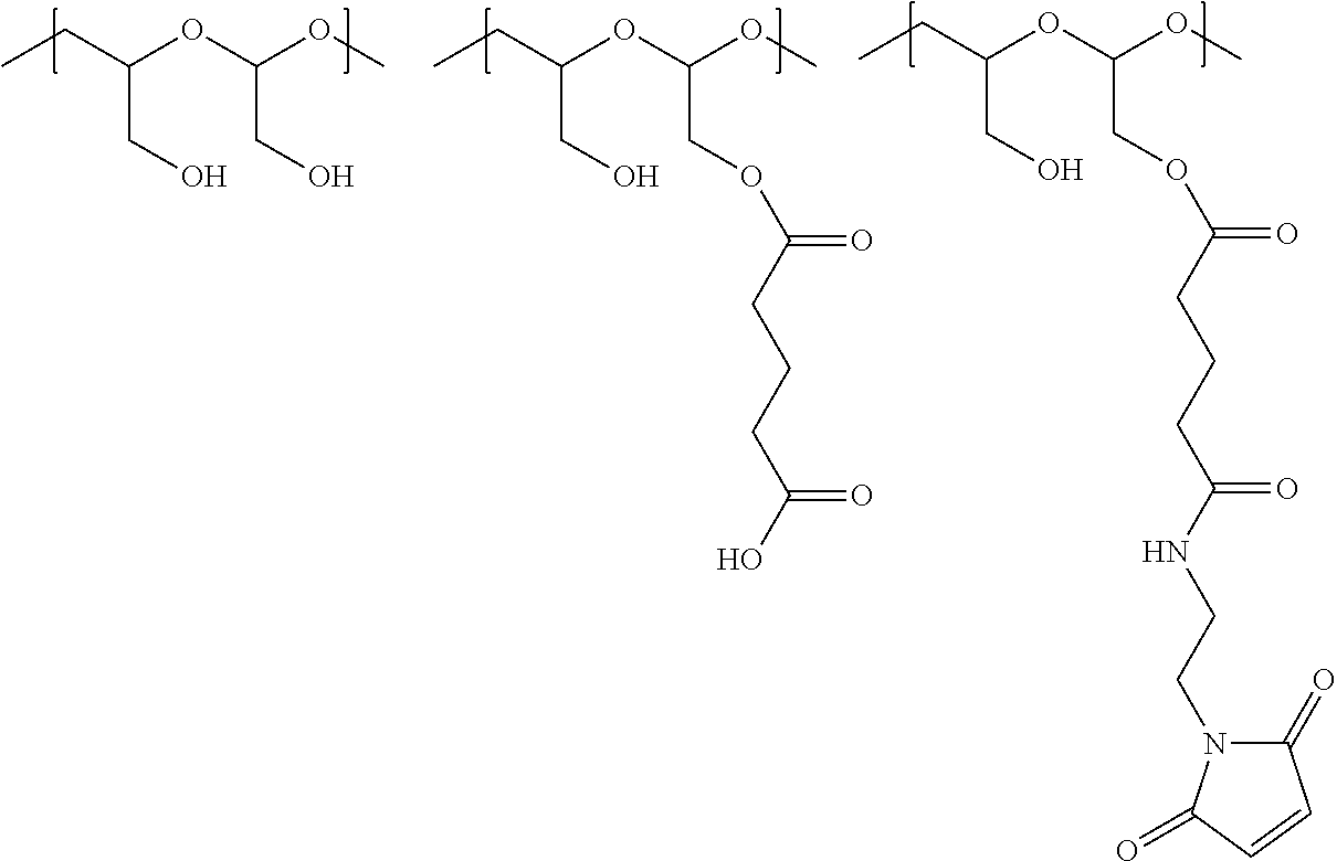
CCC(OC(OC)CO)CO.CCC(OC(OC)COC(CCCC(=O)O)=O)CO.CCC(OC(OC)COC(CCCC(=O)NCCN1C(=O)C=CC1=O)=O)CO
